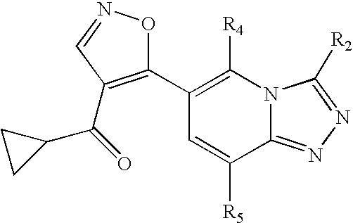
C1(C2=C(C(=O)C3CC3)C=NO2)=C([R4])N2C(=NN=C2[R2])C([R5])=C1
